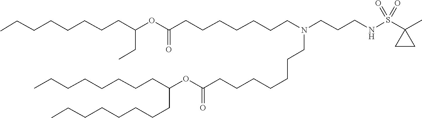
O(C(=O)CCCCCCCN(CCCNS(=O)(=O)C1(C)CC1)CCCCCCCC(OC(CC)CCCCCCCC)=O)C(CCCCCCCC)CCCCCCCC
